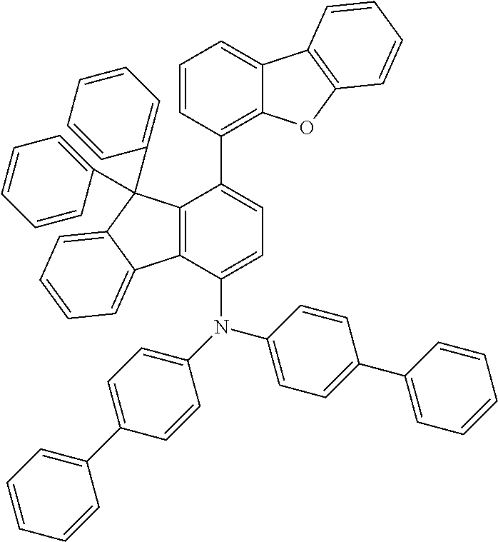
C12=C(C(N(C3=CC=C(C4=CC=CC=C4)C=C3)C3=CC=C(C4=CC=CC=C4)C=C3)=CC=C1C1=C3C(=CC=C1)C1=C(O3)C=CC=C1)C1=CC=CC=C1C2(C1=CC=CC=C1)C1=CC=CC=C1
